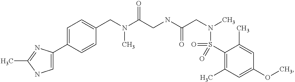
C(N(C(CNC(CN(C)S(=O)(C1=C(C)C=C(OC)C=C1C)=O)=O)=O)C)C1=CC=C(C2=CNC(C)=N2)C=C1
